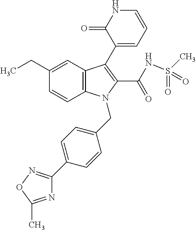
C12=C(C=C(CC)C=C1)C(C1=CC=CNC1=O)=C(C(=O)NS(=O)(C)=O)N2CC1=CC=C(C2=NOC(C)=N2)C=C1
